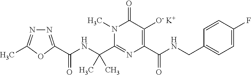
N1=C(C(NC(C2=NC(C(NCC3=CC=C(F)C=C3)=O)=C([O- K+])C(=O)N2C)(C)C)=O)OC(C)=N1
